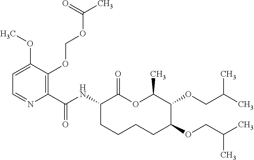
C1(C(NC2C(=O)OC(C)C(OCC(C)C)C(OCC(C)C)CCCC2)=O)=C(OCOC(C)=O)C(OC)=CC=N1
